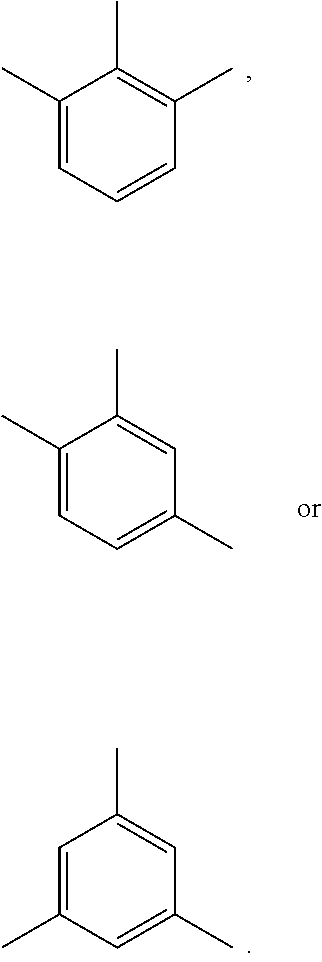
C1(C)=CC=CC(C)=C1C.C1(C)=CC=C(C)C=C1C.C1=C(C)C=C(C)C=C1C
